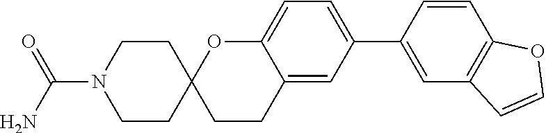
NC(=O)N1CCC2(CC1)CCC1=CC(C3=CC4=C(C=C3)OC=C4)=CC=C1O2
